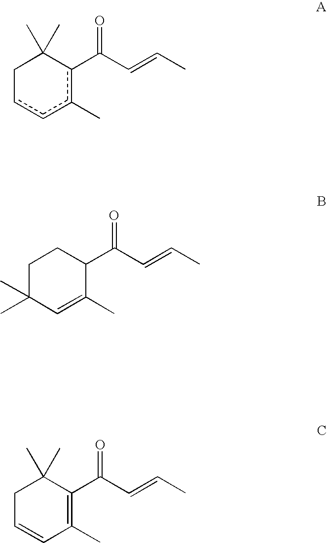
C1ccc(C)c(C(C=CC)=O)C1(C)C.C1C(C)(C)C=C(C)C(C(C=CC)=O)C1.C1C=CC(C)=C(C(C=CC)=O)C1(C)C
